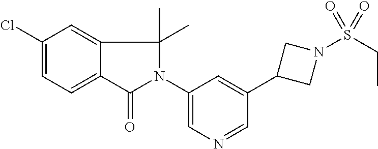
C1(Cl)=CC=C2C(=C1)C(C)(C)N(C1=CN=CC(C3CN(S(CC)(=O)=O)C3)=C1)C2=O
